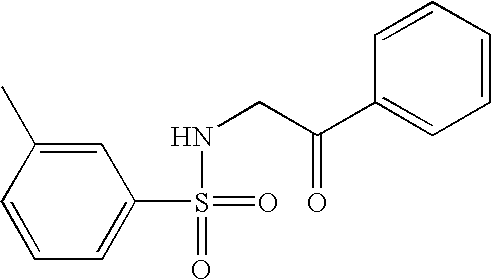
C1=CC(C)=CC(S(=O)(=O)NCC(=O)C2=CC=CC=C2)=C1
